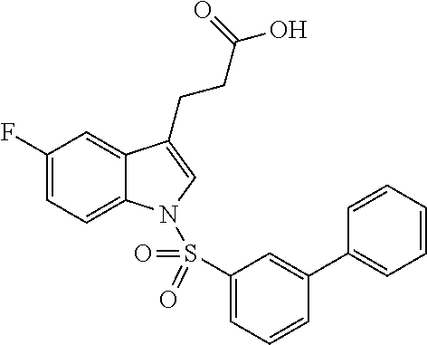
C1(F)=CC=C2C(=C1)C(CCC(O)=O)=CN2S(C1=CC=CC(C2=CC=CC=C2)=C1)(=O)=O
